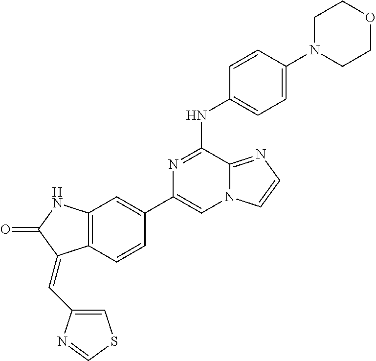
C1(C2=CC3=C(C=C2)C(=CC2=CSC=N2)C(=O)N3)=CN2C(=NC=C2)C(NC2=CC=C(N3CCOCC3)C=C2)=N1
